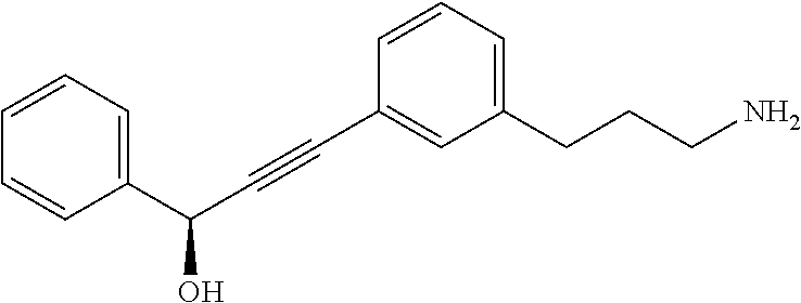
C1=CC=C(CCCN)C=C1C#CC(O)C1=CC=CC=C1
